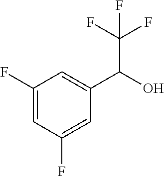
C1(F)=CC(F)=CC(C(O)C(F)(F)F)=C1
